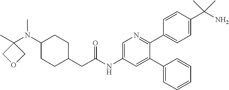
C1(N(C)C2(C)COC2)CCC(CC(NC2=CN=C(C3=CC=C(C(N)(C)C)C=C3)C(C3=CC=CC=C3)=C2)=O)CC1
